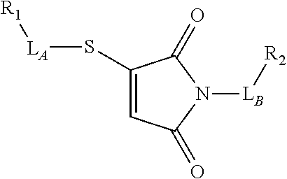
N1([LB][R2])C(=O)C(S[LA][R1])=CC1=O
